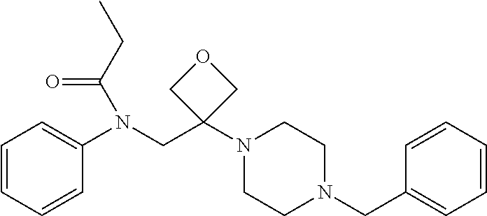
C1(N(CC2(N3CCN(CC4=CC=CC=C4)CC3)COC2)C(=O)CC)=CC=CC=C1
